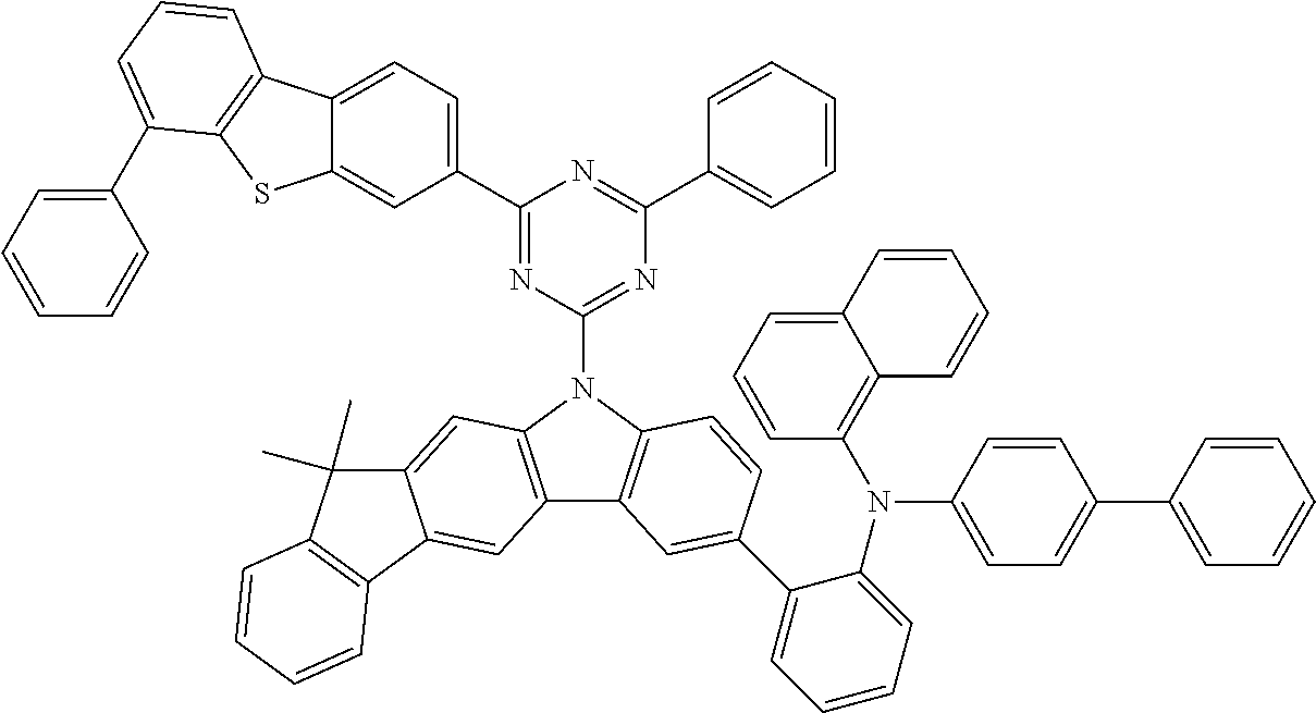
C1(C2=CC=C3C(=C2)SC2=C3C=CC=C2C2=CC=CC=C2)=NC(N2C3=C(C4=C2C=C2C(=C4)C4=C(C2(C)C)C=CC=C4)C=C(C2=CC=CC=C2N(C2=CC=C(C4=CC=CC=C4)C=C2)C2=C4C(=CC=C2)C=CC=C4)C=C3)=NC(C2=CC=CC=C2)=N1
